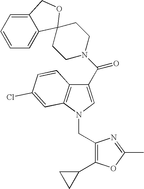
C12=CC=CC=C1C1(OC2)CCN(C(=O)C2=CN(CC3=C(C4CC4)OC(C)=N3)C3=C2C=CC(Cl)=C3)CC1
